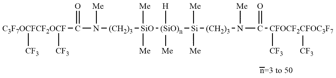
[C3F7OCFCF2OCF](C(N([(CH2)3][SiO]([(SiO)n]([Si]([(CH2)3]N([Me])C(=O)[CFOCF2CFOC3F7]([CF3])[CF3])([Me])[Me])([H])[Me])([Me])[Me])[Me])=O)([CF3])[CF3]
